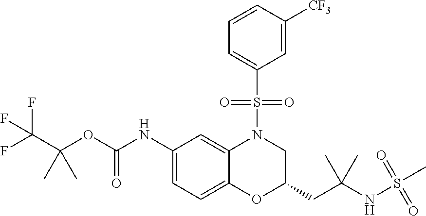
C1(NC(OC(C(F)(F)F)(C)C)=O)=CC=C2C(=C1)N(S(C1=CC=CC([CF3])=C1)(=O)=O)CC(CC(NS(=O)(=O)C)(C)C)O2
